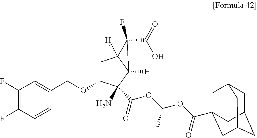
C1(F)=C(F)C=CC(COC2CC3([H])C([H])(C2(N)C(=O)OC(C)OC(=O)C24CC5CC(CC(C2)C5)C4)C3(C(=O)O)F)=C1
